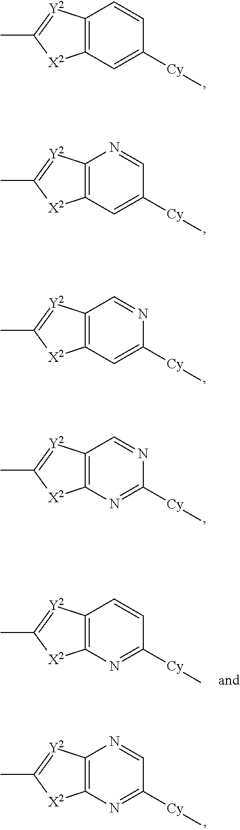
C12=C(C=C([Cy]C)C=C1)[X2]C(C)=[Y2]2.C12=C(C=C([Cy]C)C=N1)[X2]C(C)=[Y2]2.C12=C(C=C([Cy]C)N=C1)[X2]C(C)=[Y2]2.C12=C(N=C([Cy]C)N=C1)[X2]C(C)=[Y2]2.C12=C(N=C([Cy]C)C=C1)[X2]C(C)=[Y2]2.C12=C(N=C([Cy]C)C=N1)[X2]C(C)=[Y2]2
